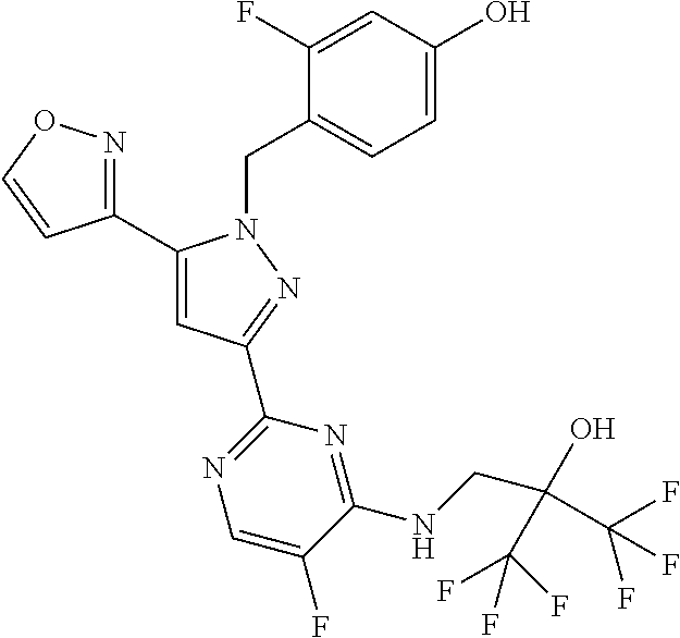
C1(C2=NOC=C2)=CC(C2=NC=C(F)C(NCC(C(F)(F)F)(O)C(F)(F)F)=N2)=NN1CC1=CC=C(O)C=C1F
